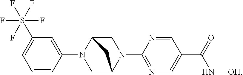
C1C2N(C3=NC=C(C(=O)N[OH])C=N3)CC(N1C1=CC(S(F)(F)(F)(F)F)=CC=C1)C2
